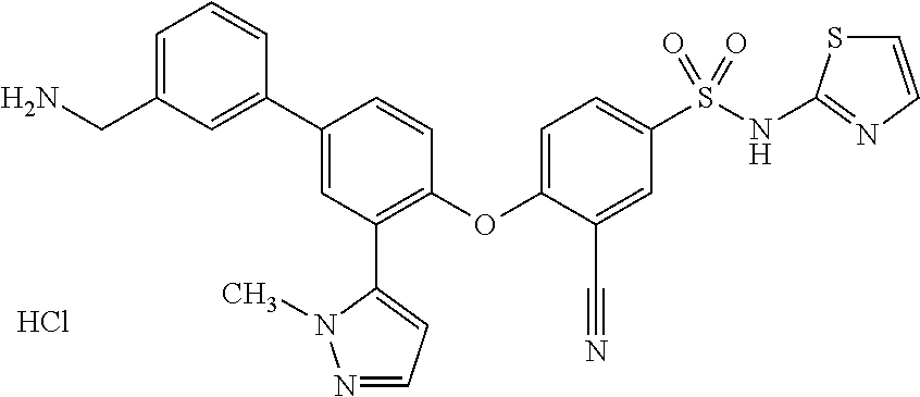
Cl.C1(OC2=CC=C(S(NC3=NC=CS3)(=O)=O)C=C2C#N)=C(C2=CC=NN2C)C=C(C2=CC(CN)=CC=C2)C=C1
